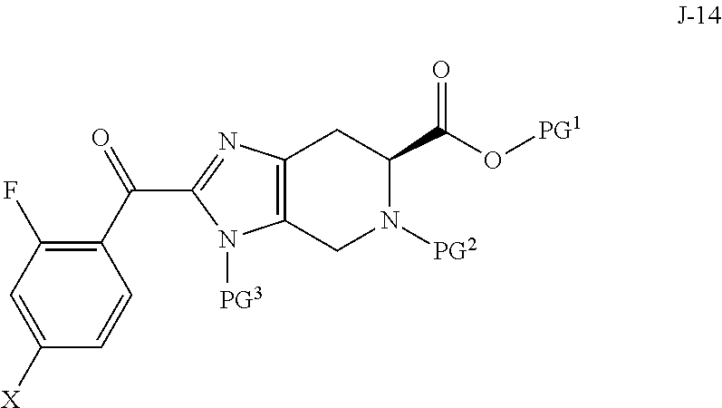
C12=C(N=C(C(C3=C(F)C=C([X])C=C3)=O)N1[PG3])CC(C(=O)O[PG1])N([PG2])C2
